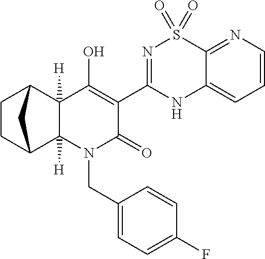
N1C2=CC=CN=C2S(=O)(=O)N=C1C1=C(O)C2([H])C([H])(N(CC3=CC=C(F)C=C3)C1=O)C1CCC2C1
